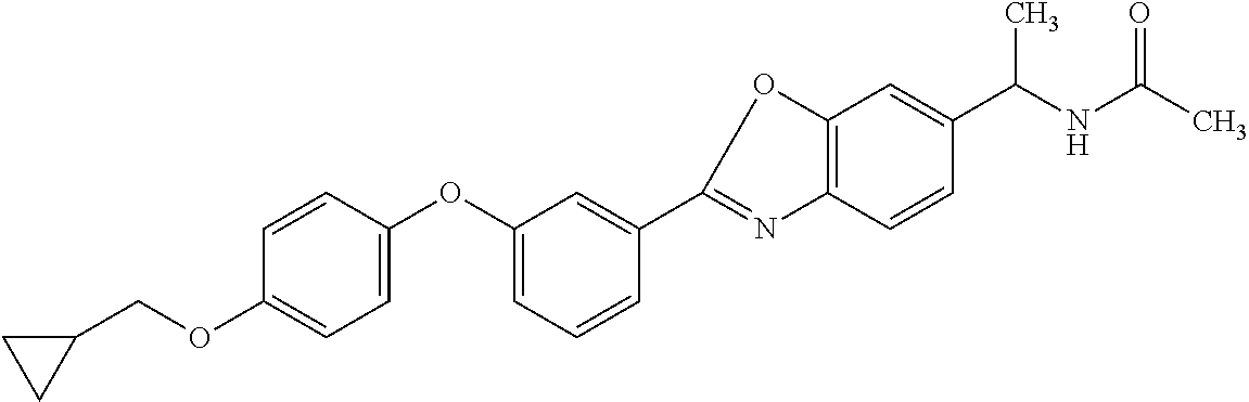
C(NC(C)=O)(C)C1=CC2=C(C=C1)N=C(C1=CC(OC3=CC=C(OCC4CC4)C=C3)=CC=C1)O2
